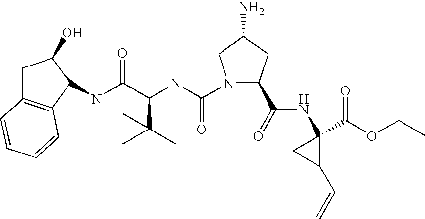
C1C2=C(C(NC(C(NC(=O)N3C(C(=O)NC4(C(OCC)=O)CC4C=C)CC(N)C3)C(C)(C)C)=O)C1O)C=CC=C2
